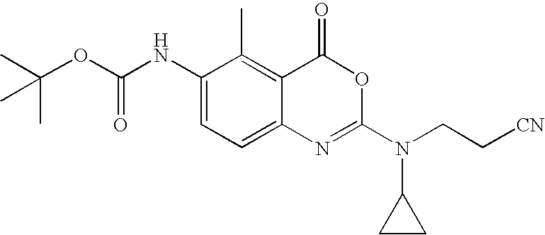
CC(OC(NC1=CC=C2C(=C1C)C(=O)OC(N(C1CC1)CC[CN])=N2)=O)(C)C
